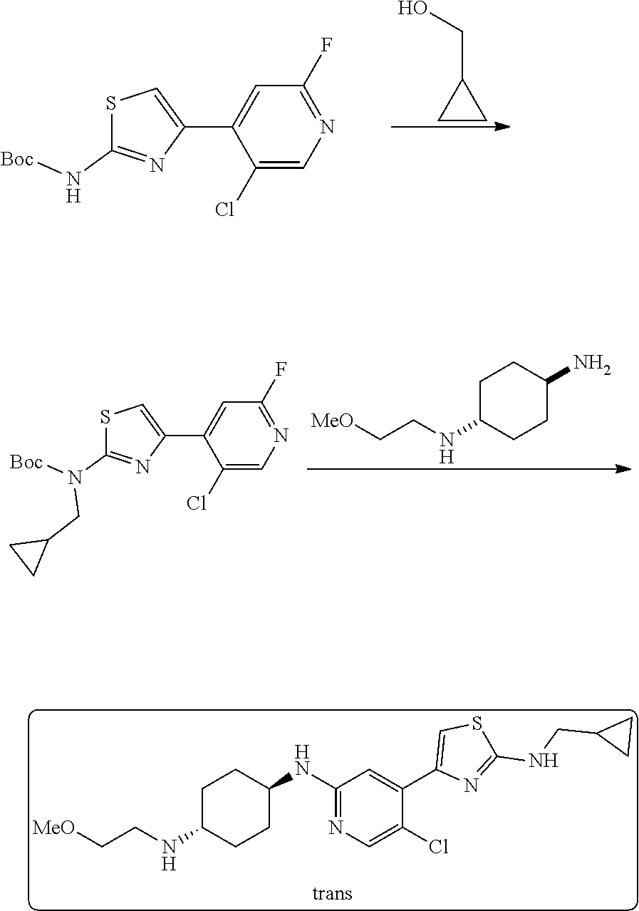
C1C(NCC[MeO])CCC(NC2=NC=C(Cl)C(C3=CSC(NCC4CC4)=N3)=C2)C1.C1=C(C2=CSC(N[Boc])=N2)C(Cl)=CN=C1F.C1CC1CO.C1C(NCC[MeO])CCC(N)C1.C1=C(C2=CSC(N([Boc])CC3CC3)=N2)C(Cl)=CN=C1F
